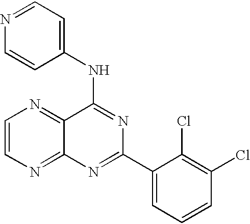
C1=CN=C2C(=N1)C(NC1=CC=NC=C1)=NC(C1=CC=CC(Cl)=C1Cl)=N2
